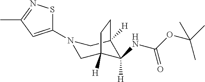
C1C2([H])C([H])(NC(OC(C)(C)C)=O)C([H])(CN1C1=CC(C)=NS1)CC2
